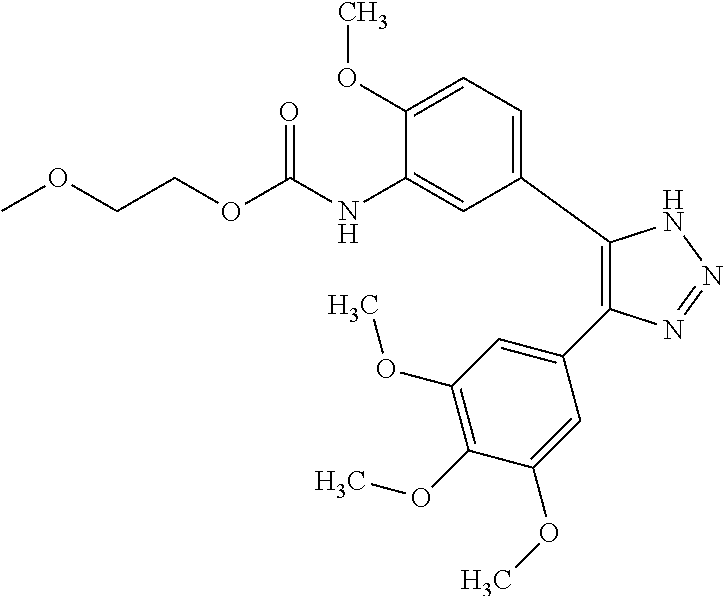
C1(C2=CC=C(OC)C(NC(OCCOC)=O)=C2)=C(C2=CC(OC)=C(OC)C(OC)=C2)N=NN1
